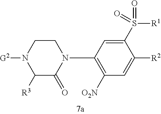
C1([R3])C(=O)N(C2=C([O2N])C=C([R2])C(S(=O)([R1])=O)=C2)CCN1[G2]
